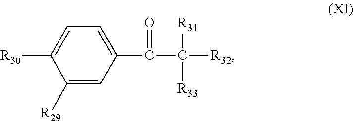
C1=C(C(C([R32])([R33])[R31])=O)C=C([R29])C([R30])=C1
